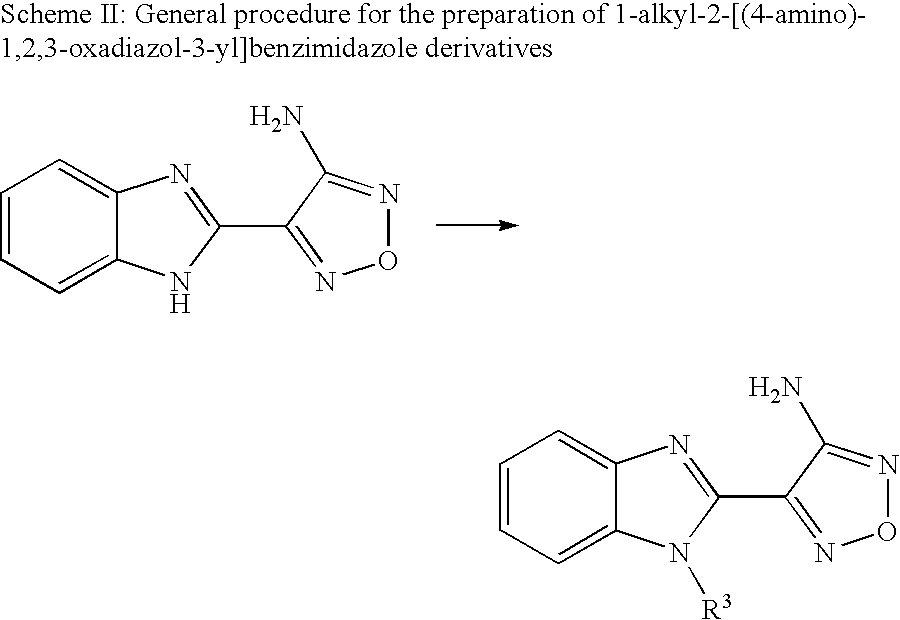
C1=CC=C2C(=C1)N=C(C1=NON=C1N)N2.C1=CC=C2C(=C1)N=C(C1=NON=C1N)N2[R3]
